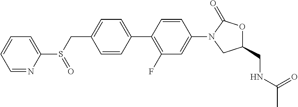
C(C1=CC=C(C2=C(F)C=C(N3CC(CNC(=O)C)OC3=O)C=C2)C=C1)S(C1=CC=CC=N1)=O
